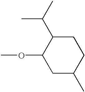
C1C(C)CCC(C(C)C)C1OC
